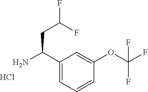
C1(C(N)CC(F)F)=CC=CC(OC(F)(F)F)=C1.Cl
